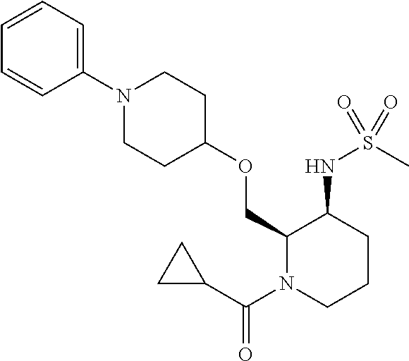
C1(COC2CCN(C3=CC=CC=C3)CC2)N(C(C2CC2)=O)CCCC1NS(C)(=O)=O
